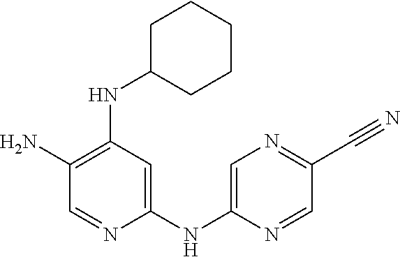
C1(N)=C(NC2CCCCC2)C=C(NC2=CN=C(C#N)C=N2)N=C1
